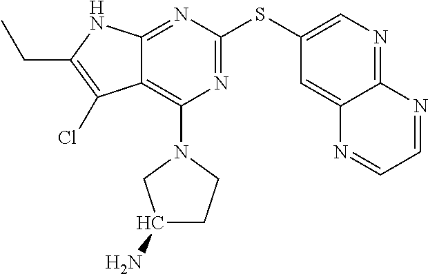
N1=C(SC2=CN=C3C(=C2)N=CC=N3)N=C2C(=C1N1CC(N)CC1)C(Cl)=C(CC)N2
